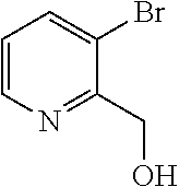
C1=CN=C(CO)C(Br)=C1
